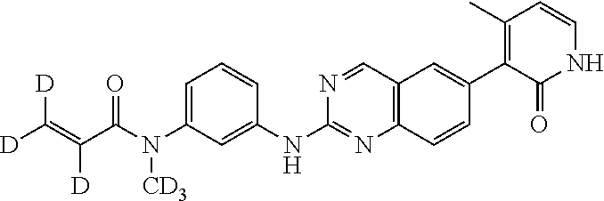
C1=C(N(C(C(=C([D])[D])[D])=O)[CD3])C=C(NC2=NC3=C(C=N2)C=C(C2=C(C)C=CNC2=O)C=C3)C=C1
